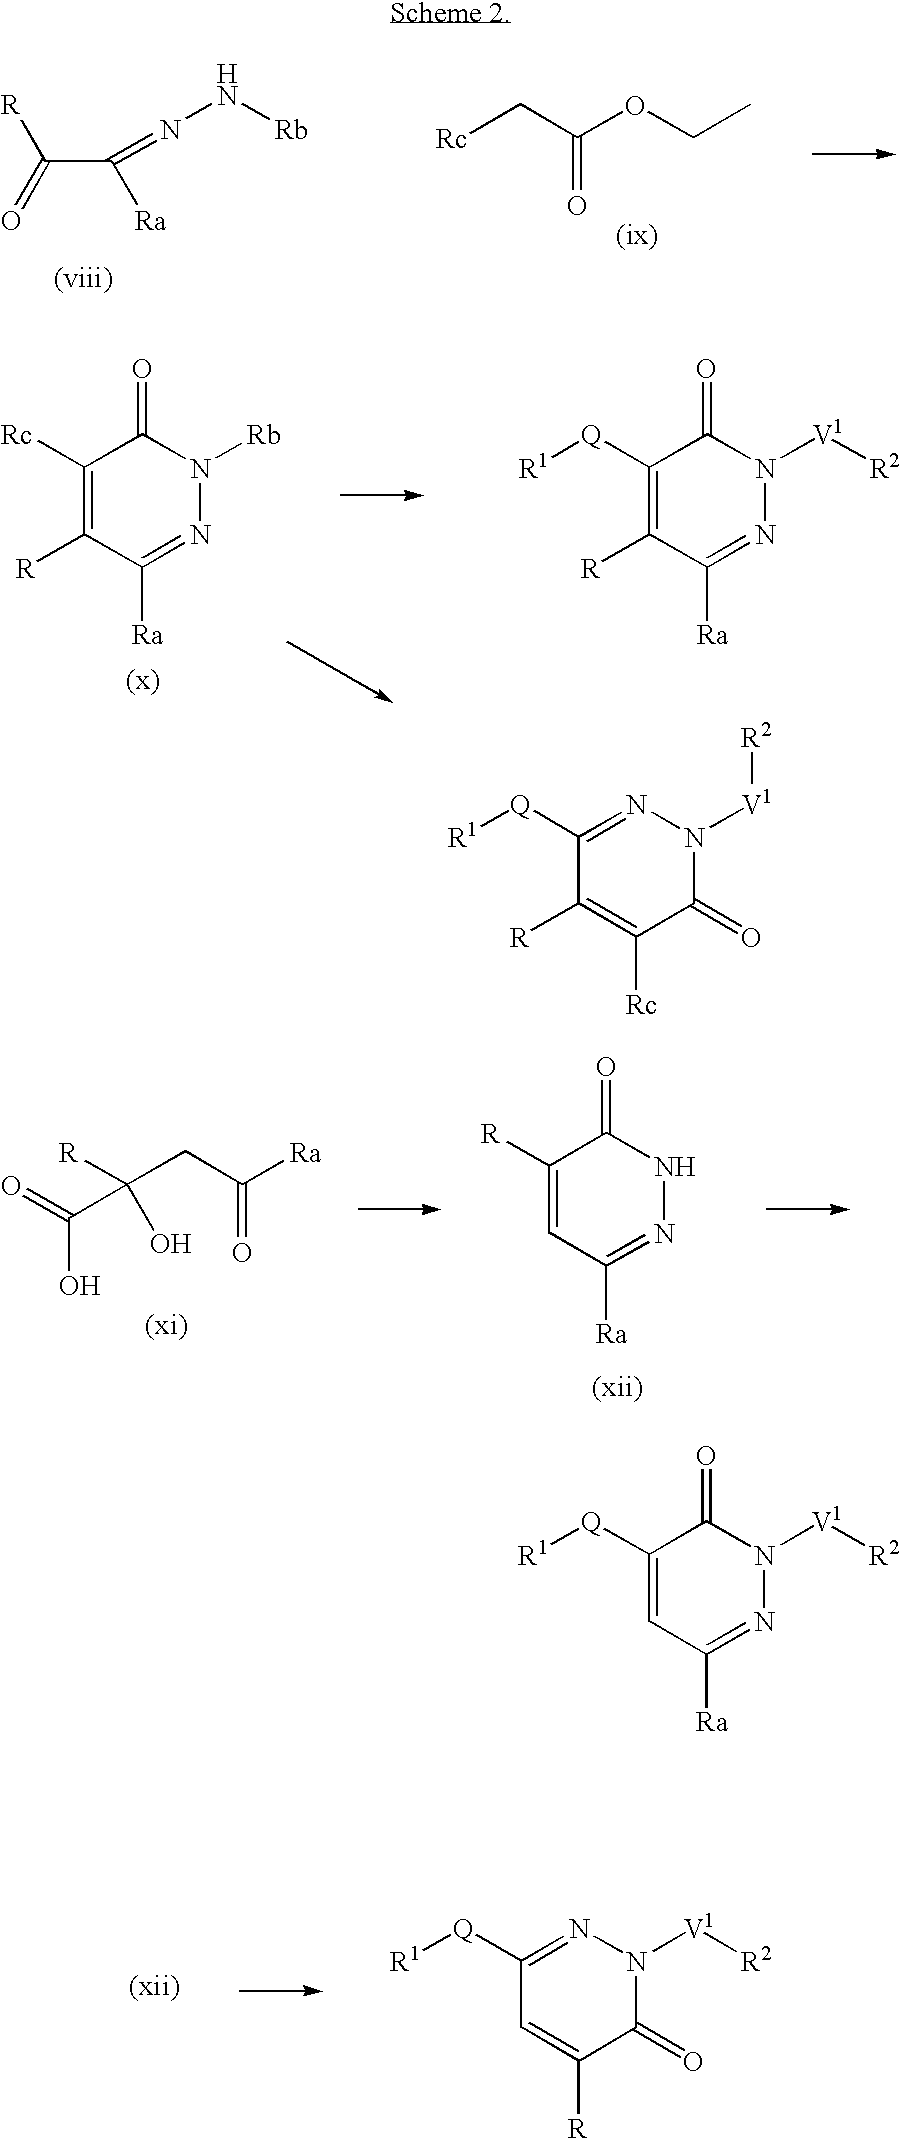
N(N[Rb])=C([Ra])C(=O)[R].[Rc]CC(OCC)=O.C1([Rc])=C([R])C([Ra])=NN([Rb])C1=O.C1([Q][R1])=C([R])C([Ra])=NN([V1][R2])C1=O.[R]C(CC([Ra])=O)(C(=O)O)O.C1([R])=CC([Ra])=NNC1=O.C1([Q][R1])=NN([V1][R2])C(=O)C([R])=C1.C1([Q][R1])=CC([Ra])=NN([V1][R2])C1=O.C1([Q][R1])=NN([V1][R2])C(=O)C([Rc])=C1[R]
